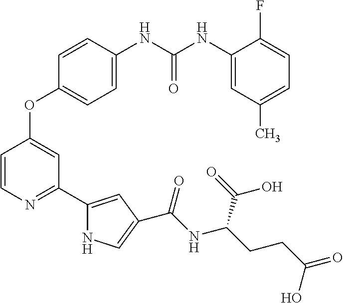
C1=C(NC(NC2=CC(C)=CC=C2F)=O)C=CC(OC2=CC(C3=CC(C(NC(CCC(O)=O)C(=O)O)=O)=CN3)=NC=C2)=C1
